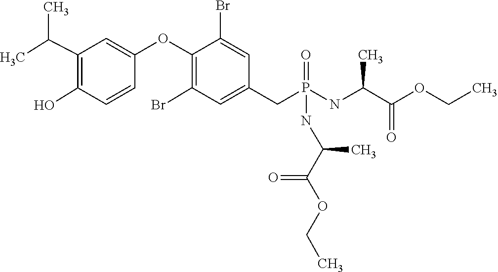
C(C(OCC)=O)(NP(CC1=CC(Br)=C(OC2=CC(C(C)C)=C(O)C=C2)C(Br)=C1)(=O)NC(C(=O)OCC)C)C
